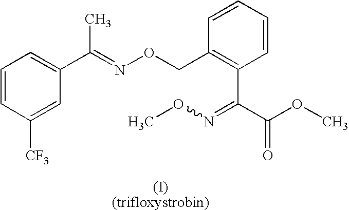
C1=CC([CF3])=CC(C(=NOCC2=C(C(=NOC)C(=O)OC)C=CC=C2)C)=C1
